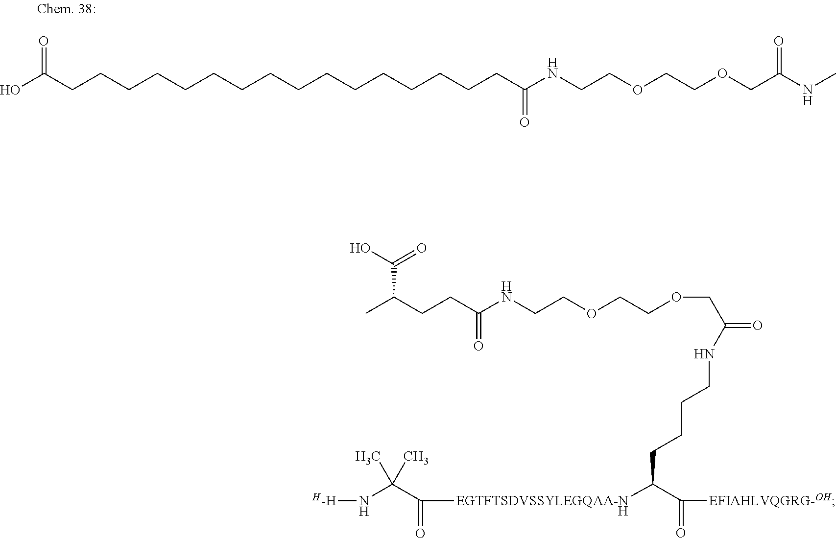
OC(CCCCCCCCCCCCCCCCC(NCCOCCOCC(NC)=O)=O)=O.C(CCC(NCCOCCOCC(=O)NCCCCC(C(=O)[EFIAHLVQGRG-OH])[EGTFTSDVSSYLEGQAA-N]C(=O)C(N[H-H])(C)C)=O)(C(O)=O)C.[H]
